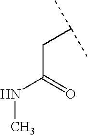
N(C(=O)CC(C)C)C
